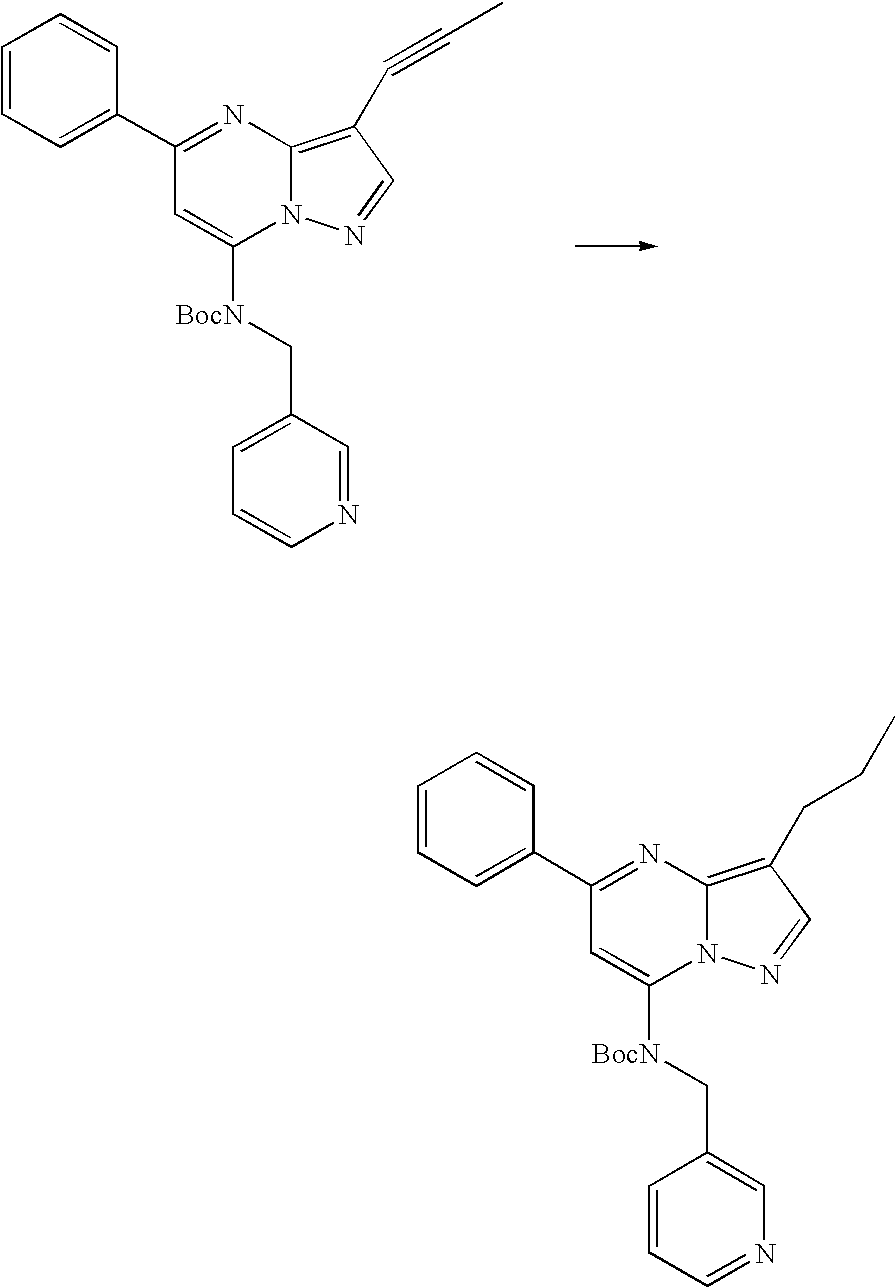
C1=CC=C(C2=NC3=C(C#CC)C=NN3C([BocN]CC3=CC=CN=C3)=C2)C=C1.C1=CC=C(C2=NC3=C(CCC)C=NN3C([BocN]CC3=CN=CC=C3)=C2)C=C1
